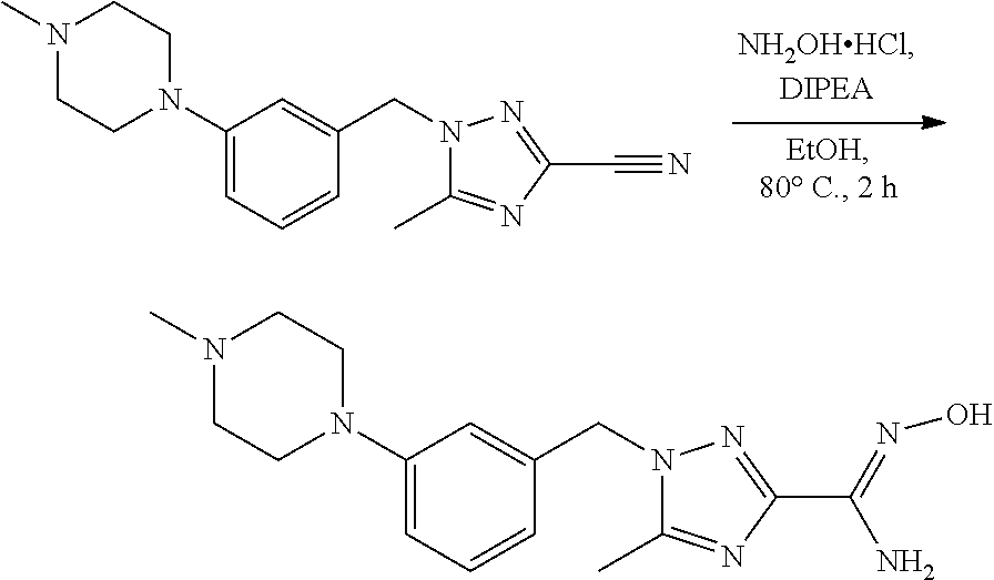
C1(N2CCN(C)CC2)=CC=CC(CN2C(C)=NC(C#N)=N2)=C1.C1(N2CCN(C)CC2)=CC=CC(CN2C(C)=NC(C(=NO)N)=N2)=C1
